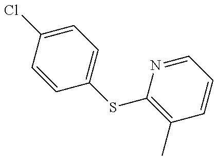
C1=CC(Cl)=CC=C1SC1=C(C)C=CC=N1
